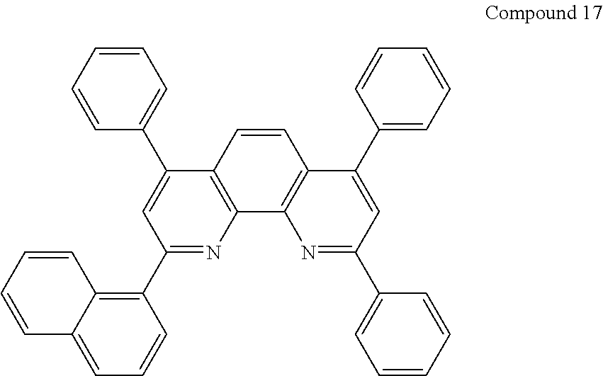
C1(C2=C3C(=CC=C2)C=CC=C3)=NC2=C(C(C3=CC=CC=C3)=C1)C=CC1=C2N=C(C2=CC=CC=C2)C=C1C1=CC=CC=C1
